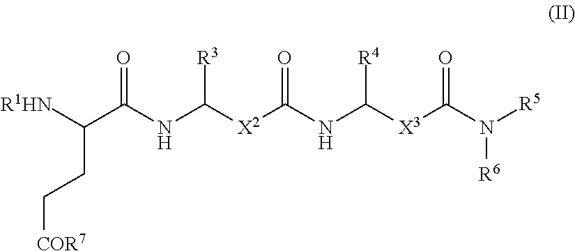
[R1HN]C(C(NC([X2]C(NC([X3]C(=O)N([R5])[R6])[R4])=O)[R3])=O)CC[COR7]
